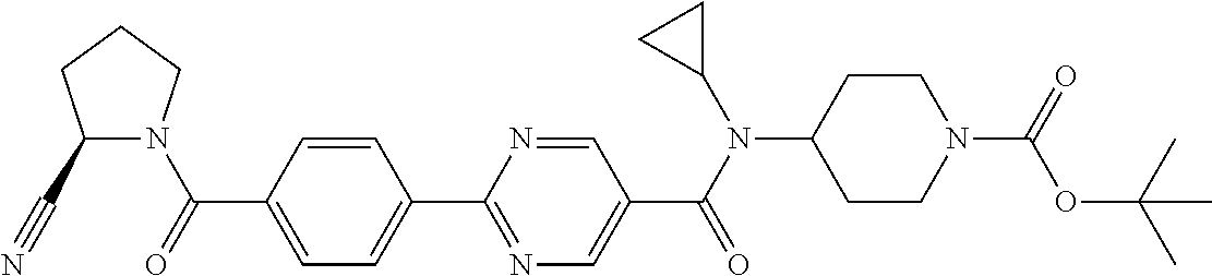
C1(C(=O)N2C(C#N)CCC2)=CC=C(C2=NC=C(C(N(C3CC3)C3CCN(C(=O)OC(C)(C)C)CC3)=O)C=N2)C=C1
